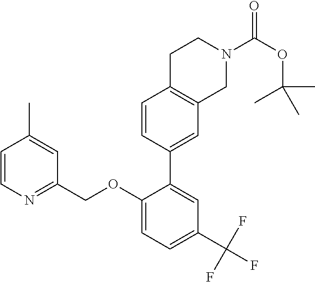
C1=CN=C(COC2=CC=C(C(F)(F)F)C=C2C2=CC3=C(C=C2)CCN(C(OC(C)(C)C)=O)C3)C=C1C
